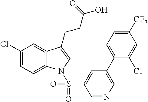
C1(Cl)=CC=C2C(=C1)C(CCC(=O)O)=CN2S(C1=CC(C2=CC=C([CF3])C=C2Cl)=CN=C1)(=O)=O
